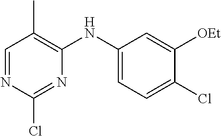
C1=NC(Cl)=NC(NC2=CC=C(Cl)C([OEt])=C2)=C1C
